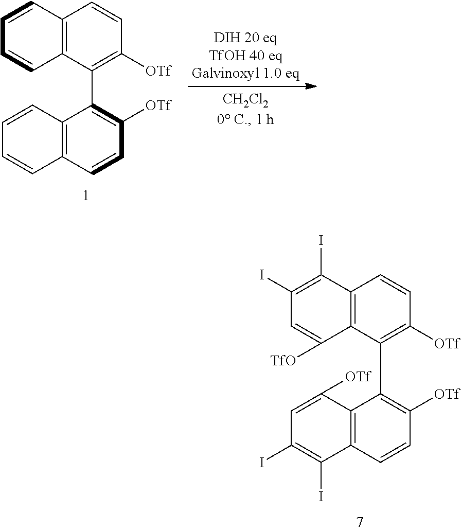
C1(I)=C(I)C2=C(C([TfO])=C1)C(C1=C([OTf])C=CC3=C1C([OTf])=CC(I)=C3I)=C([OTf])C=C2.C1=CC2=C(C=C1)C(C1=C([OTf])C=CC3=C1C=CC=C3)=C([OTf])C=C2
